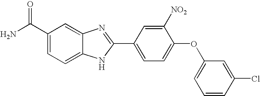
C1([NO2])=CC(C2=NC3=CC(C(N)=O)=CC=C3N2)=CC=C1OC1=CC=CC(Cl)=C1
